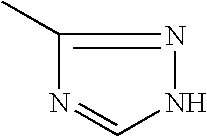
C1(C)=NNC=N1
